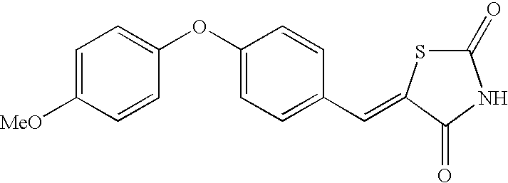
C1=C([MeO])C=CC(OC2=CC=C(C=C3SC(=O)NC3=O)C=C2)=C1
